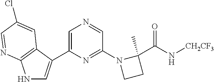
N1C=C(C2=CN=CC(N3CCC3(C)C(N[CH2CF3])=O)=N2)C2=C1N=CC(Cl)=C2
